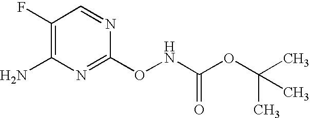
C1(F)=C(N)N=C(ONC(OC(C)(C)C)=O)N=C1
